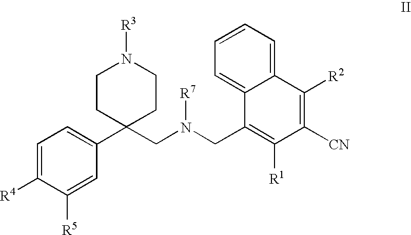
C12=CC=CC=C1C(CN(CC1(C3=CC=C([R4])C([R5])=C3)CCN([R3])CC1)[R7])=C([R1])C([CN])=C2[R2]
